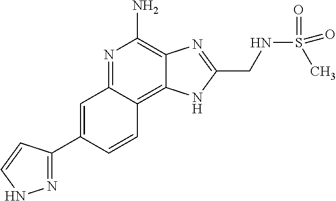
C1=C(C2=NNC=C2)C=CC2=C3C(=C(N)N=C12)N=C(CNS(C)(=O)=O)N3
